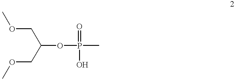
O(CC(COC)OP(C)(=O)O)C
